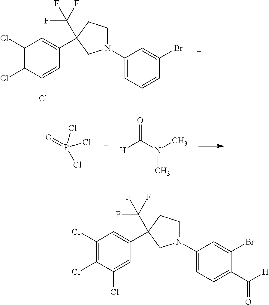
C1(Cl)=C(Cl)C(Cl)=CC(C2(C(F)(F)F)CCN(C3=CC=CC(Br)=C3)C2)=C1.P(Cl)(=O)(Cl)Cl.[H]C(N(C)C)=O.C1(Cl)=C(Cl)C(Cl)=CC(C2(C(F)(F)F)CCN(C3=CC=C(C([H])=O)C(Br)=C3)C2)=C1
